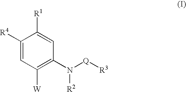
C1([R4])=CC([W])=C(N([Q][R3])[R2])C=C1[R1]
